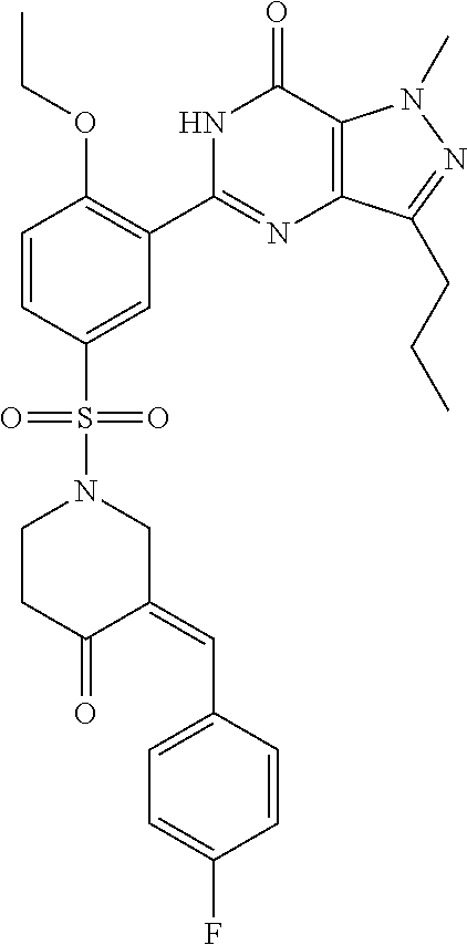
C1(S(=O)(=O)N2CCC(=O)C(=CC3=CC=C(F)C=C3)C2)=CC(C2=NC3=C(C(=O)N2)N(C)N=C3CCC)=C(OCC)C=C1
